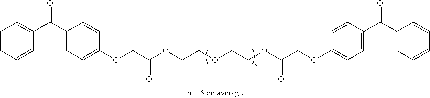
C1=CC=CC(C(C2=CC=C(OCC(OCCOCCOC(COC3=CC=C(C(C4=CC=CC=C4)=O)C=C3)=O)=O)C=C2)=O)=C1
